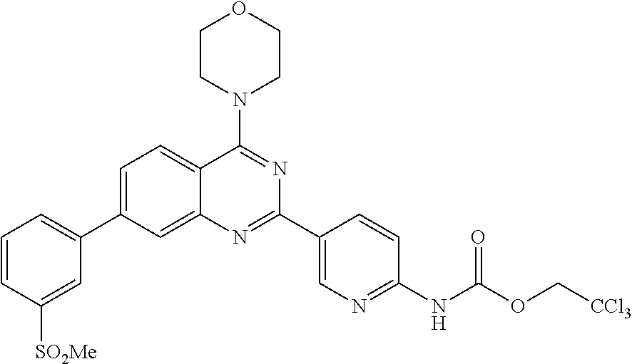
C1=C(C2=CC=CC([SO2Me])=C2)C=C2C(=C1)C(N1CCOCC1)=NC(C1=CN=C(NC(OC[CCl3])=O)C=C1)=N2
